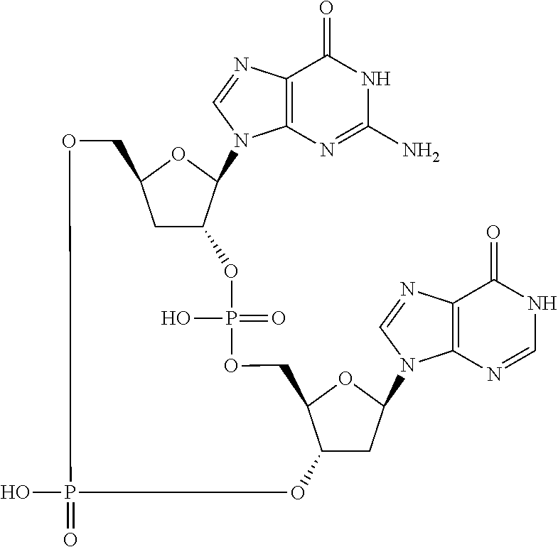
C12=C(N=CN1C1C3CC(O1)COP(=O)(O)OC1CC(N4C5=C(C(=O)NC=N5)N=C4)OC1COP(=O)(O)O3)C(=O)NC(N)=N2
